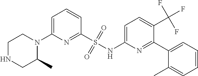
C1=C(N2CCNCC2C)N=C(S(NC2=CC=C(C(F)(F)F)C(C3=CC=CC=C3C)=N2)(=O)=O)C=C1
